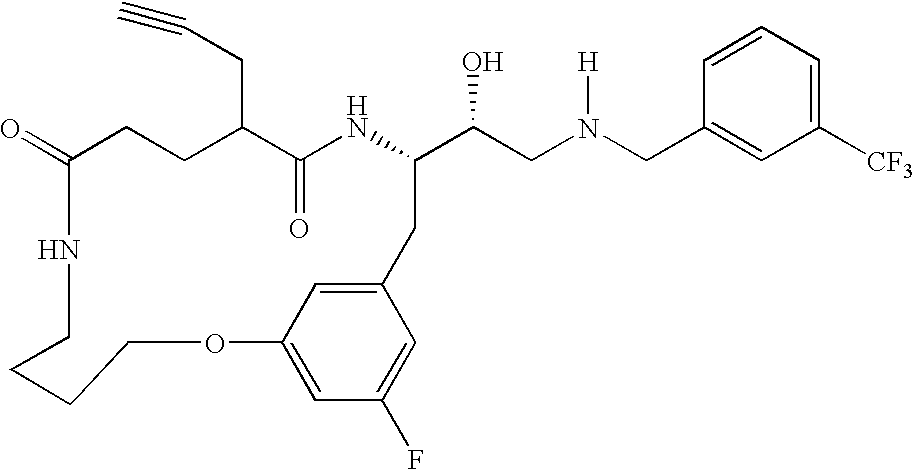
C1(=O)CCC(CC#C)C(=O)NC(C(CN(CC2=CC([CF3])=CC=C2)[H])O)CC2=CC(=CC(F)=C2)OCCCCN1
